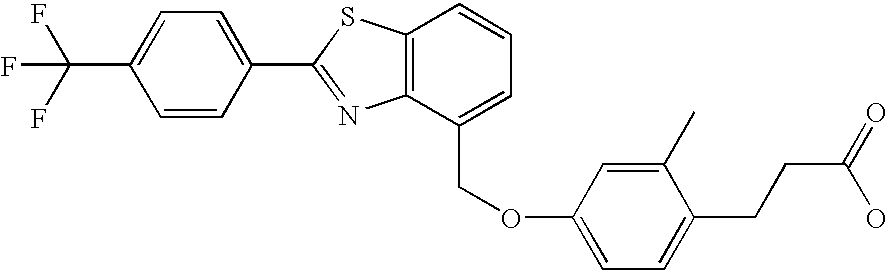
C1=CC(C2=NC3=C(S2)C=CC=C3COC2=CC=C(CCC(=O)O)C(C)=C2)=CC=C1C(F)(F)F
